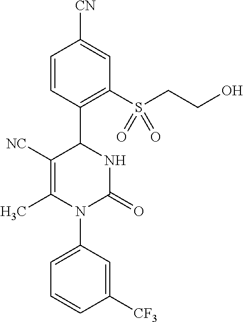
C1([NC])=C(C)N(C2=CC=CC([CF3])=C2)C(=O)NC1C1=C(S(CCO)(=O)=O)C=C([CN])C=C1
